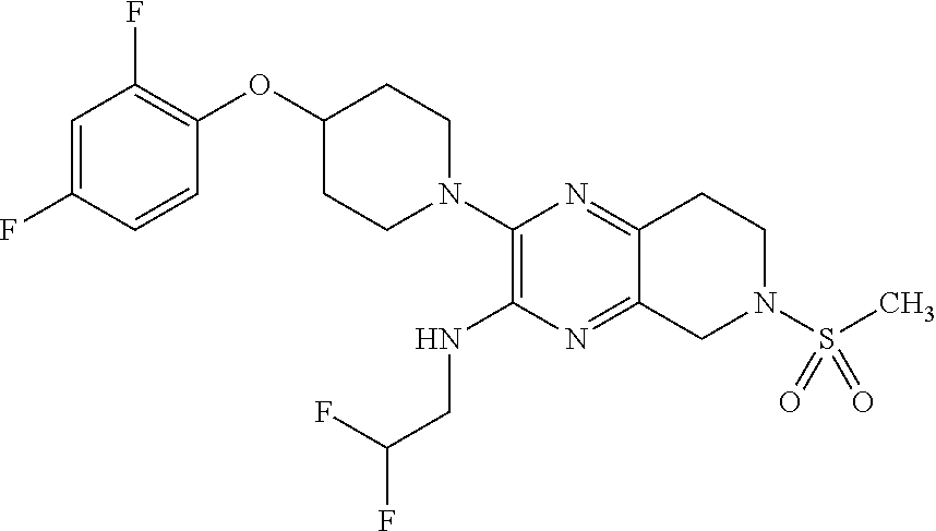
C1=C(F)C=CC(OC2CCN(C3=C(NCC(F)F)N=C4C(=N3)CCN(S(C)(=O)=O)C4)CC2)=C1F
